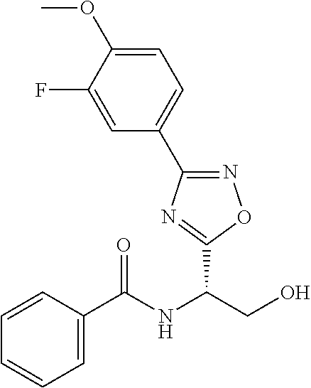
C1=C(C(=O)NC(CO)C2=NC(C3=CC=C(OC)C(F)=C3)=NO2)C=CC=C1
